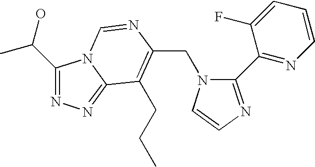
C(N1C(C2=NC=CC=C2F)=NC=C1)C1=C(CCC)C2=NN=C(C(O)C)N2C=N1
